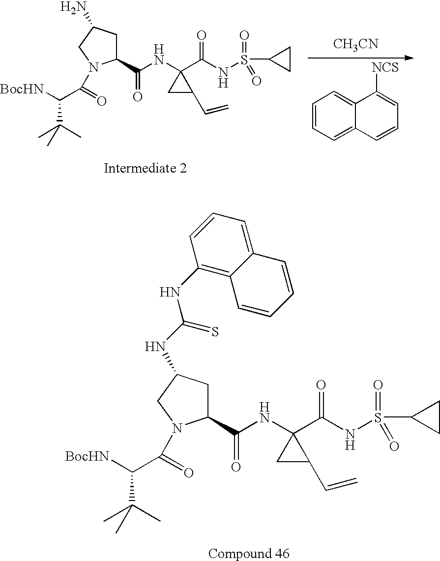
[BocHN]C(C(C)(C)C)C(=O)N1C(C(NC2(C(NS(C3CC3)(=O)=O)=O)CC2C=C)=O)CC(NC(=S)NC2=C3C(=CC=C2)C=CC=C3)C1.C1=CC=C2C(=C1)C([NCS])=CC=C2.[BocHN]C(C(C)(C)C)C(=O)N1C(C(NC2(C(NS(C3CC3)(=O)=O)=O)CC2C=C)=O)CC(N)C1.[CH3CN]
